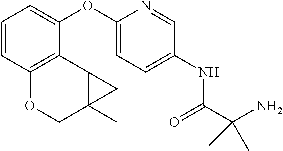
C1=CC2=C(C(OC3=CC=C(NC(C(N)(C)C)=O)C=N3)=C1)C1C(C)(CO2)C1
